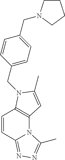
C1=CC2=NN=C(C)N2C2=C1N(CC1=CC=C(CN3CCCC3)C=C1)C(C)=C2
